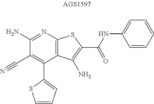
C1(C#N)=C(C2=CC=CS2)C2=C(N=C1N)SC(C(NC1=CC=CC=C1)=O)=C2N
